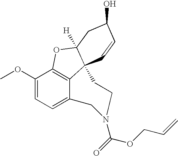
C1(OC)=CC=C2C3=C1OC1([H])C3(C=CC(O)C1)CCN(C(=O)OCC=C)C2
